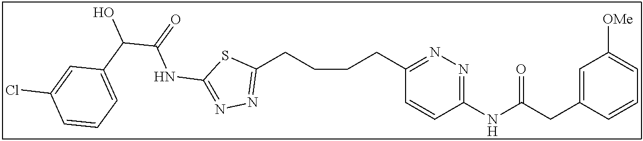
C1(CCCCC2=NN=C(NC(=O)C(C3=CC=CC(Cl)=C3)O)S2)=NN=C(NC(CC2=CC([OMe])=CC=C2)=O)C=C1
